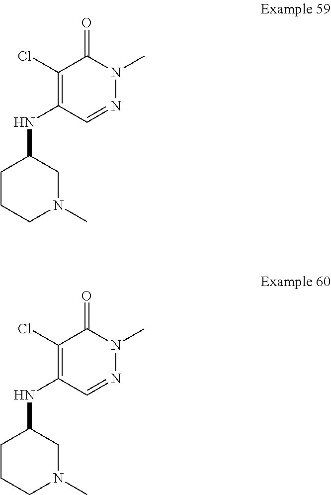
C1(NC2=C(Cl)C(=O)N(C)N=C2)CCCN(C)C1.C1(NC2=C(Cl)C(=O)N(C)N=C2)CCCN(C)C1
